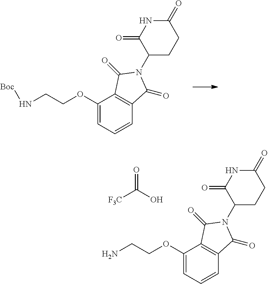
C1(OCCN[Boc])=CC=CC2=C1C(=O)N(C1CCC(=O)NC1=O)C2=O.C1(OCCN)=CC=CC2=C1C(=O)N(C1CCC(=O)NC1=O)C2=O.[F3C]C(O)=O
